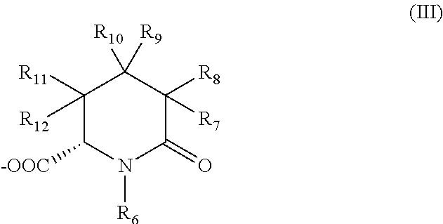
C1([R11])([R12])C([-OOC])N([R6])C(=O)C([R8])([R7])C1([R9])[R10]
